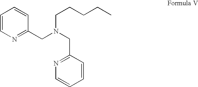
C1=CN=C(CN(CCCCC)CC2=NC=CC=C2)C=C1
